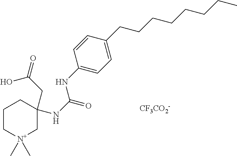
C1C[N+](C)(C)CC(NC(=O)NC2=CC=C(CCCCCCCC)C=C2)(CC(=O)O)C1.[CF3CO2-]
